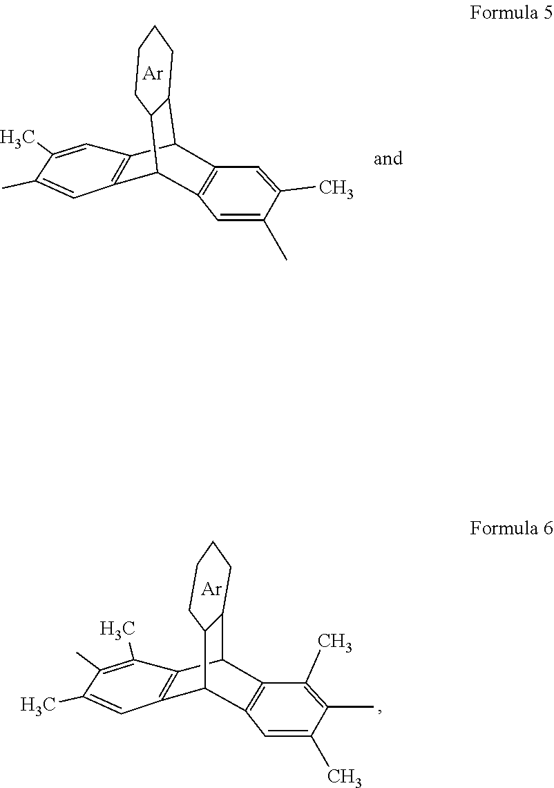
C12CCCCC1C1C3=C(C2C2=C1C=C(C)C(C)=C2C)C(C)=C(C)C(C)=C3.[Ar].C12CCCCC1C1C3=C(C2C2=C1C=C(C)C(C)=C2)C=C(C)C(C)=C3.[Ar]
